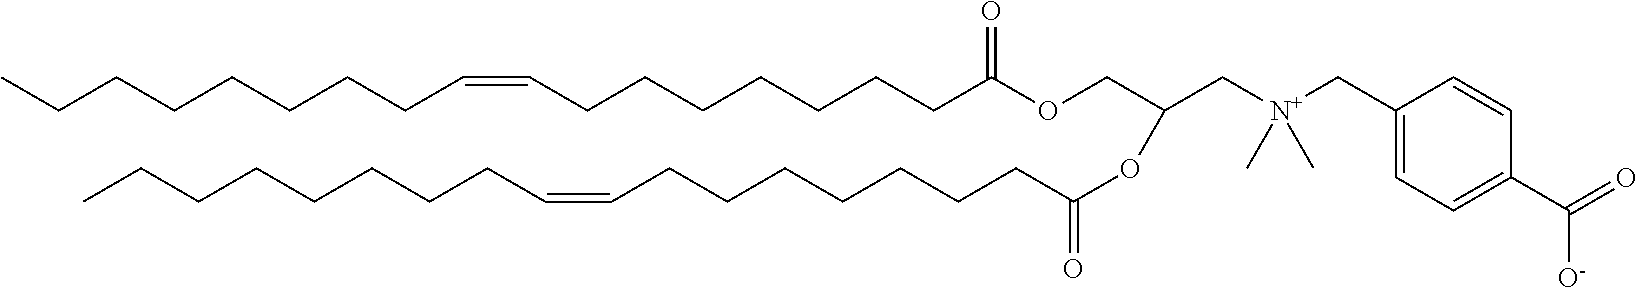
C1(C[N+](CC(COC(CCCCCCCC=CCCCCCCCC)=O)OC(CCCCCCCC=CCCCCCCCC)=O)(C)C)=CC=C(C(=O)[O-])C=C1
